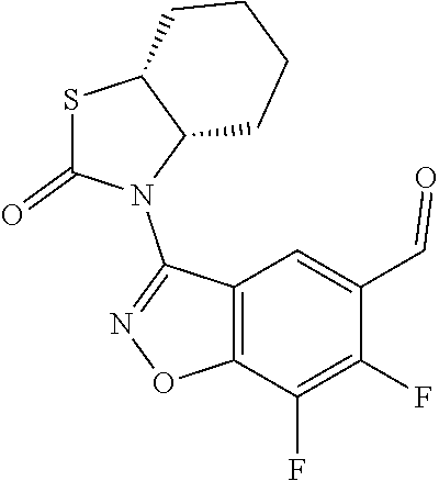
C12=C(C(F)=C(F)C(C=O)=C1)ON=C2N1C2C(SC1=O)CCCC2
